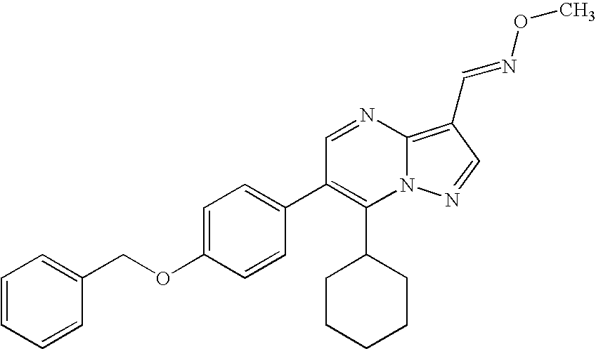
C1(C2CCCCC2)=C(C2=CC=C(OCC3=CC=CC=C3)C=C2)C=NC2=C(C=NOC)C=NN12
